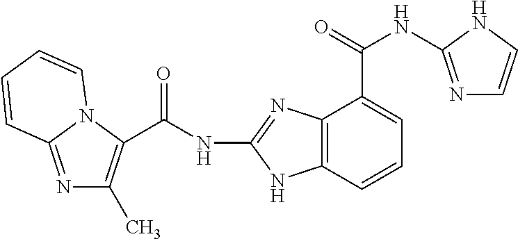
C(NC1=NC2=C(N1)C=CC=C2C(NC1=NC=CN1)=O)(=O)C1=C(C)N=C2N1C=CC=C2
